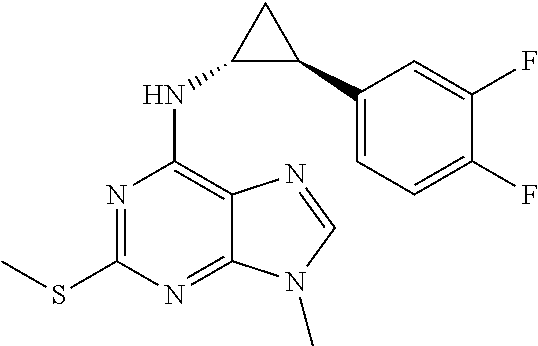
N1=C(SC)N=C2C(=C1NC1C(C3=CC=C(F)C(F)=C3)C1)N=CN2C
